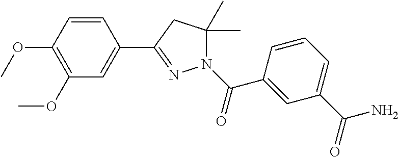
C1=CC(OC)=C(OC)C=C1C1=NN(C(=O)C2=CC(C(=O)N)=CC=C2)C(C)(C)C1
